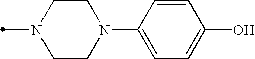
C1CN(C2=CC=C(O)C=C2)CCN1C
